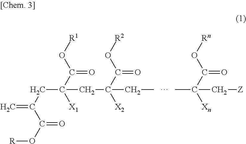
[R1]OC(C([X1])(CC(C(=O)O[R2])([X2])CC)CC(C(=O)O[R])=C)=O.C(C(=O)O[Rn])([Xn])(C[Z])C
